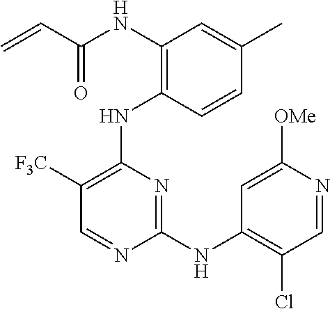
N(C1=C(NC2=C([F3C])C=NC(NC3=C(Cl)C=NC([OMe])=C3)=N2)C=CC(C)=C1)C(C=C)=O
